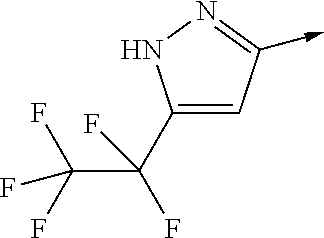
C1(C(C(F)(F)F)(F)F)=CC(->C)=NN1
